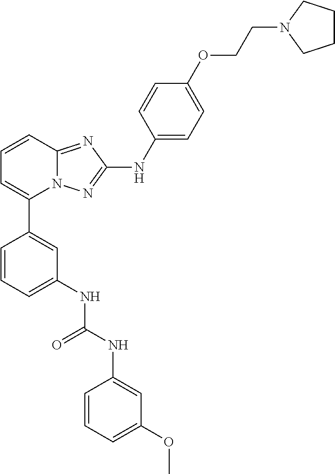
C1=CC2=NC(NC3=CC=C(OCCN4CCCC4)C=C3)=NN2C(C2=CC(NC(NC3=CC(OC)=CC=C3)=O)=CC=C2)=C1
